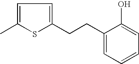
C1=C(C)SC(CCC2=CC=CC=C2O)=C1
